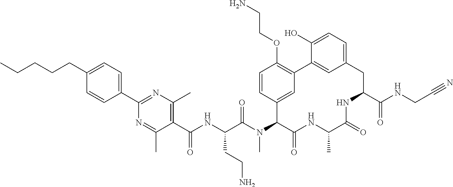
C1(CCCCC)=CC=C(C2=NC(C)=C(C(NC(C(N(C3C(=O)NC(C)C(=O)NC(C(NCC#N)=O)CC4=CC=C(O)C(=C4)C4=C(OCCN)C=CC3=C4)C)=O)CCN)=O)C(C)=N2)C=C1
